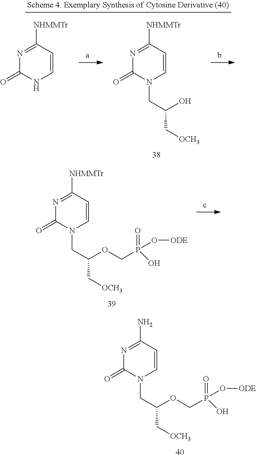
N1=C(N)C=CN(CC(C[OCH3])OCP(=O)(O[ODE])O)C1=O.N1=C([NHMMTr])C=CN(CC(C[OCH3])OCP(=O)(O[ODE])O)C1=O.N1=C([NHMMTr])C=CN(CC(C[OCH3])O)C1=O.N1=C([NHMMTr])C=CNC1=O
